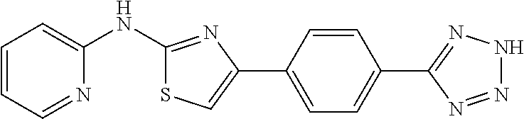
C1=CC=NC(NC2=NC(C3=CC=C(C4=NNN=N4)C=C3)=CS2)=C1
